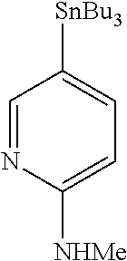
C1=NC([NHMe])=CC=C1[SnBu3]
